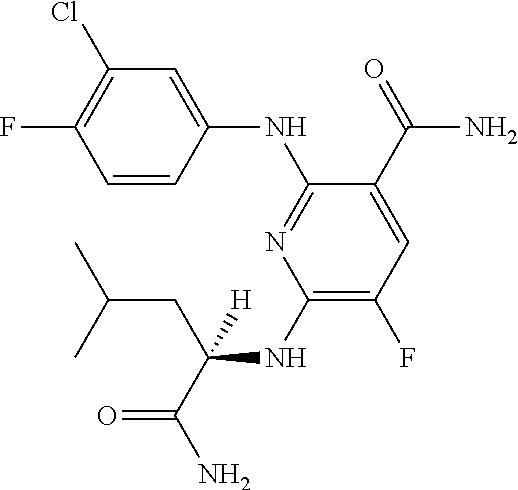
C1(F)=C(Cl)C=C(NC2=NC(NC(C(=O)N)(CC(C)C)[H])=C(F)C=C2C(=O)N)C=C1
